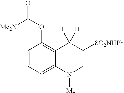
C1=CC=C2C(=C1OC(=O)[Me2N])C([H])([H])C([SO2NHPh])=CN2[Me]
